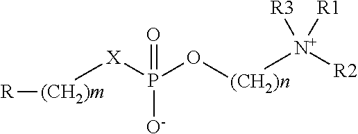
[(CH2)m]([R])[X]P(=O)([O-])O[(CH2)n][N+]([R2])([R3])[R1]
